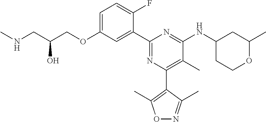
C1=C(OCC(CNC)O)C=C(C2=NC(C3=C(C)ON=C3C)=C(C)C(NC3CCOC(C)C3)=N2)C(F)=C1
